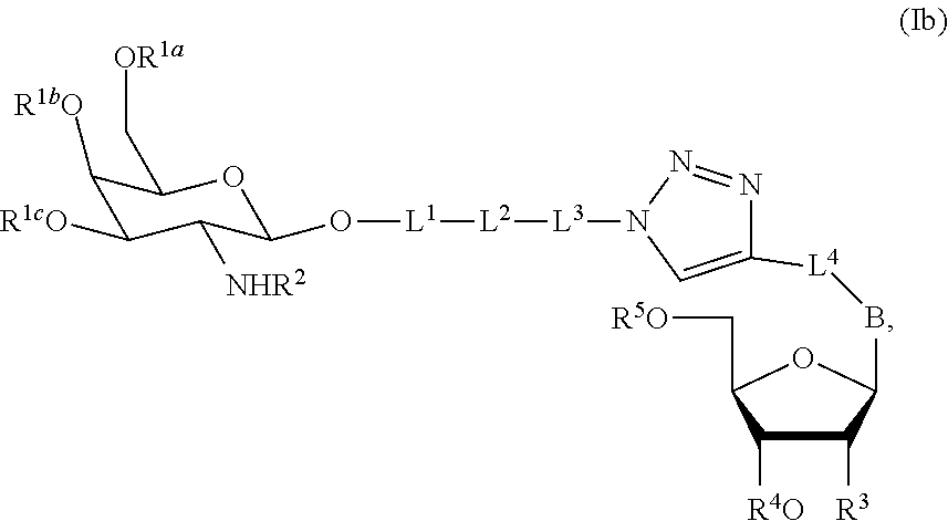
C1([R3])C([R4O])C(C[R5O])OC1B[L4]C1=CN([L3][L2][L1]OC2C([NHR2])C([R1cO])C([R1bO])C(C[OR1a])O2)N=N1
